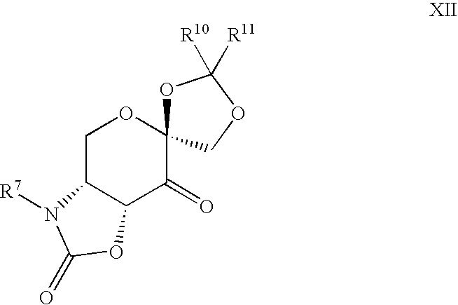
C1C2C(C(=O)C3(O1)OC([R11])([R10])OC3)OC(=O)N2[R7]
